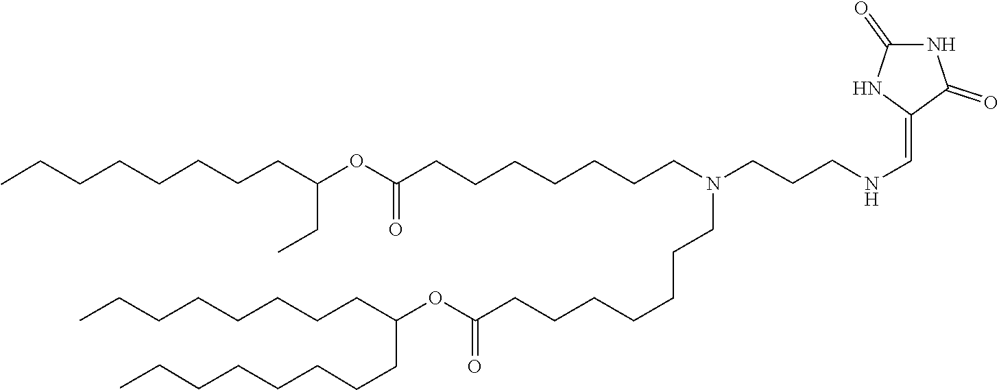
C(C(=O)OC(CCCCCCCC)CCCCCCCC)CCCCCCN(CCCNC=C1C(=O)NC(=O)N1)CCCCCCCC(=O)OC(CC)CCCCCCCC
